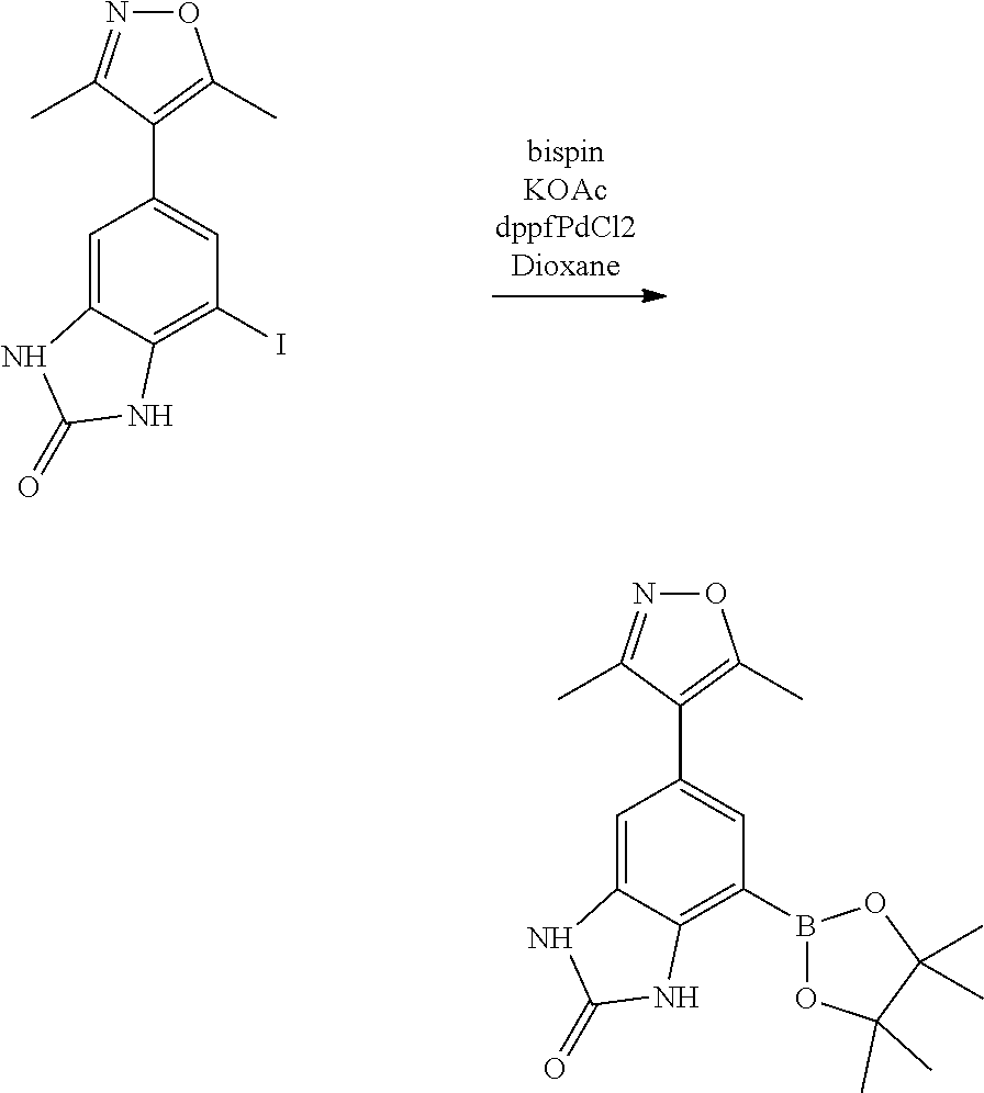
C1=C2C(=C(I)C=C1C1=C(C)ON=C1C)NC(=O)N2.C1=C2C(=C(B3OC(C)(C)C(C)(C)O3)C=C1C1=C(C)ON=C1C)NC(=O)N2
